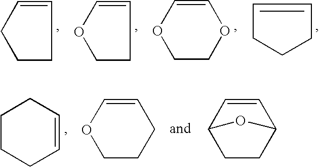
C1=CCCC1.C1=COCC1.C1COC=CO1.C1=CCCC1.C1CCC=CC1.C1CCC=CO1.C1CC2C=CC1O2
